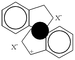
c1ccc2c(c1)CCC2.c12c(cccc1)CCC2
